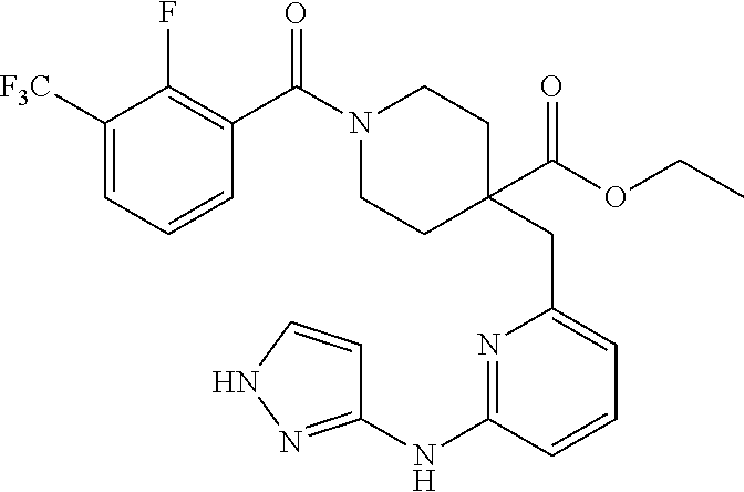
N1=C(NC2=NNC=C2)C=CC=C1CC1(C(OCC)=O)CCN(C(C2=C(F)C([F3C])=CC=C2)=O)CC1
